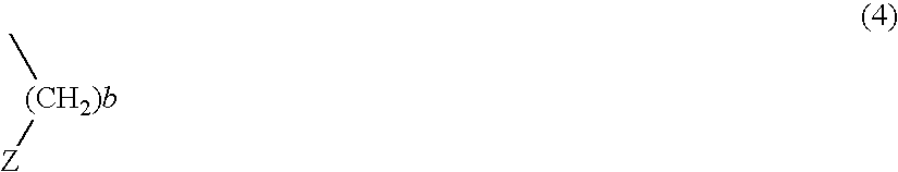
[(CH2)b]([Z])C
